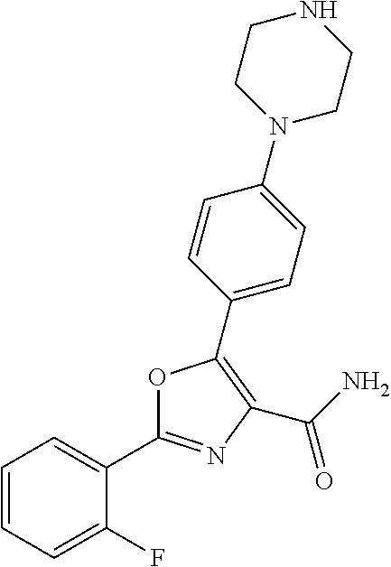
C1=CC=C(F)C(C2=NC(C(N)=O)=C(C3=CC=C(N4CCNCC4)C=C3)O2)=C1
